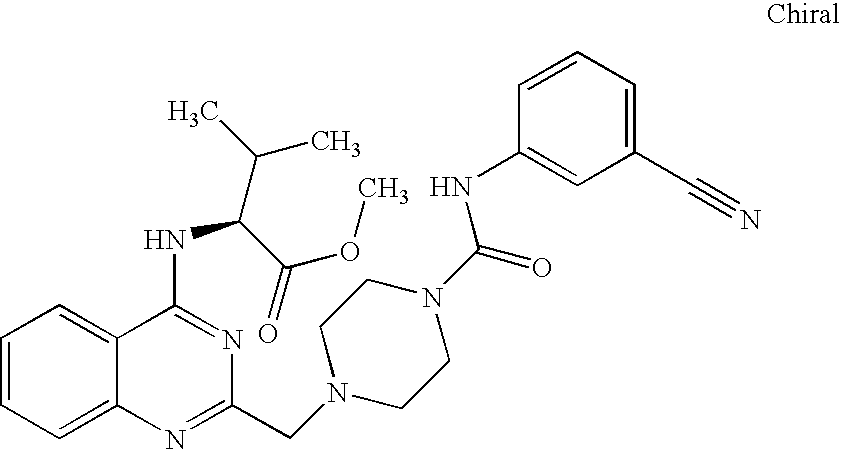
C1=CC=C2C(=C1)C(NC(C(C)C)C(=O)OC)=NC(CN1CCN(C(=O)NC3=CC(C#N)=CC=C3)CC1)=N2
